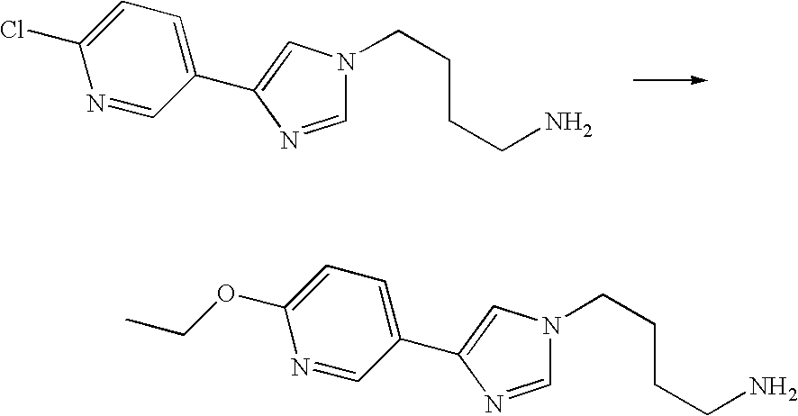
C1=NC(C2=CC=C(Cl)N=C2)=CN1CCCCN.C1=NC(C2=CC=C(OCC)N=C2)=CN1CCCCN
